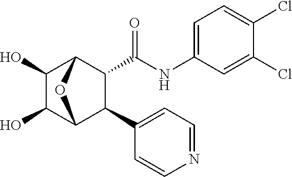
C1(O)C(O)C2C(C3=CC=NC=C3)C(C(NC3=CC=C(Cl)C(Cl)=C3)=O)C1O2
